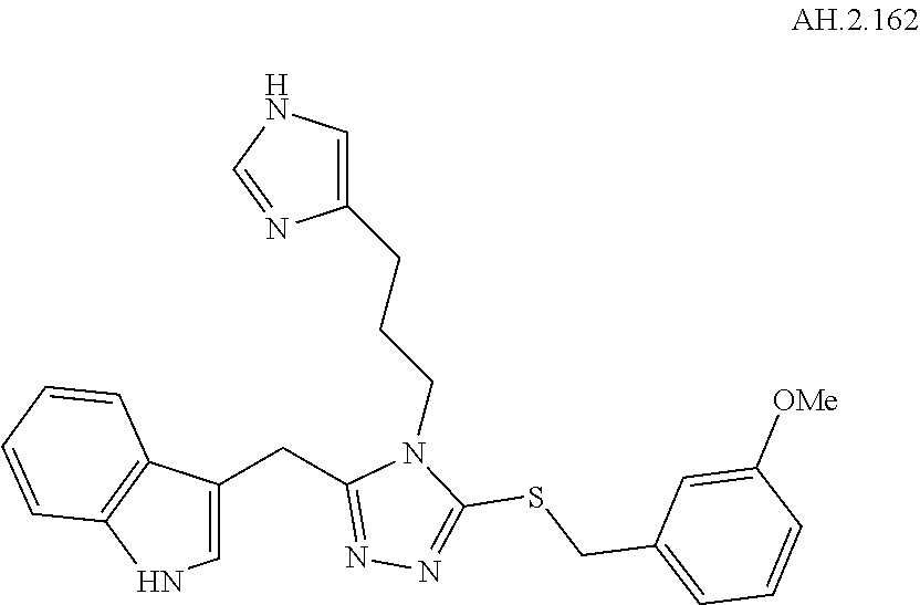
C1(CC2=NN=C(SCC3=CC=CC([OMe])=C3)N2CCCC2=CNC=N2)=CNC2=C1C=CC=C2
